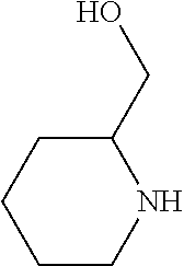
C1CNC(CO)CC1
